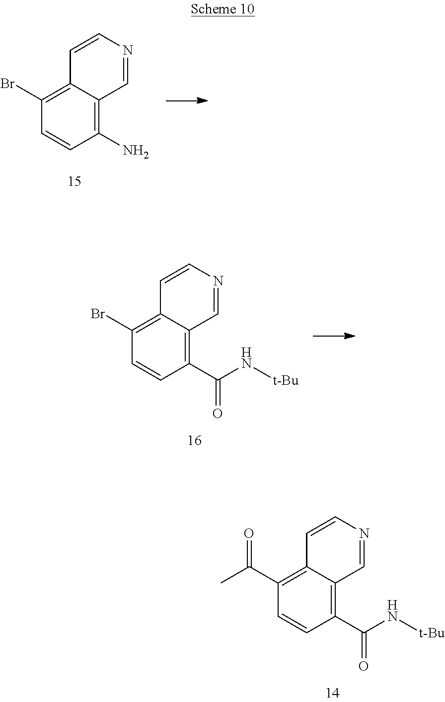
C1(N)=C2C(=C(Br)C=C1)C=CN=C2.C1(C(N[t-Bu])=O)=C2C(=C(Br)C=C1)C=CN=C2.C1(C(N[t-Bu])=O)=C2C(=C(C(C)=O)C=C1)C=CN=C2
